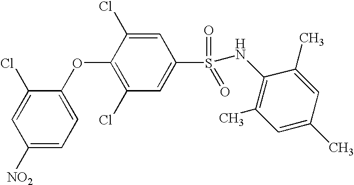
[NO2]C1=CC=C(OC2=C(Cl)C=C(S(=O)(=O)NC3=C(C)C=C(C)C=C3C)C=C2Cl)C(Cl)=C1
